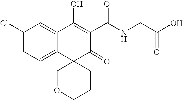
C12=CC=C(Cl)C=C1C(O)=C(C(NCC(O)=O)=O)C(=O)C21COCCC1
